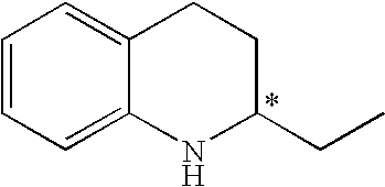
C1=CC=C2C(=C1)CCC(CC)N2
